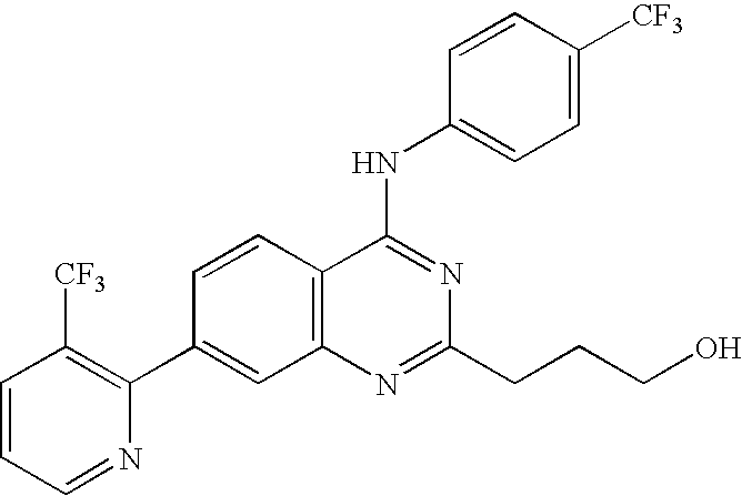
N1=C(CCCO)N=C(NC2=CC=C([CF3])C=C2)C2=C1C=C(C1=C([CF3])C=CC=N1)C=C2
